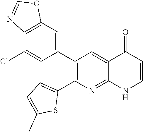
C12=C(C=C(C3=C(C4=CC=C(C)S4)N=C4C(=C3)C(=O)C=CN4)C=C1Cl)OC=N2
